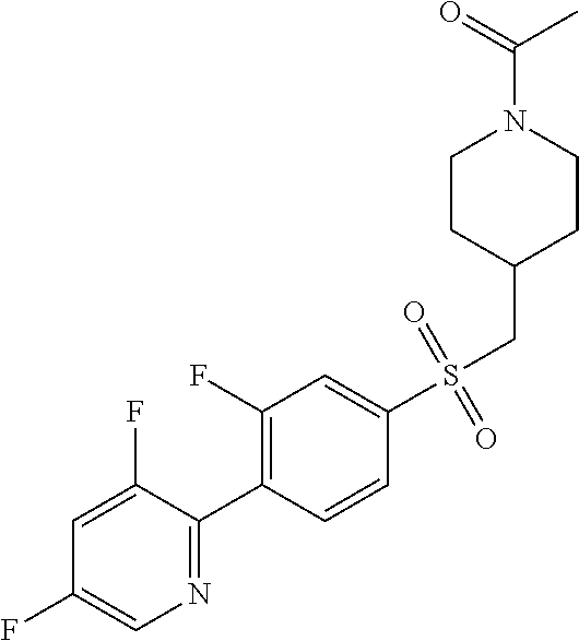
C1=C(F)C(C2=C(F)C=C(S(CC3CCN(C(=O)C)CC3)(=O)=O)C=C2)=NC=C1F
